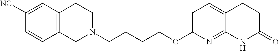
C12=C(CCN(CCCCOC3=CC=C4C(=N3)NC(=O)CC4)C1)C=C([NC])C=C2
